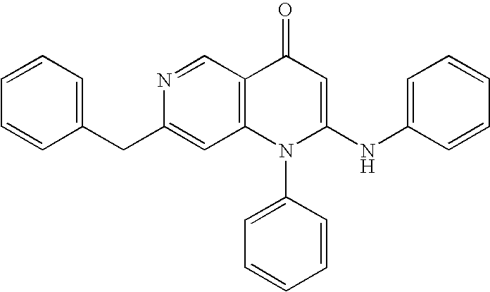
C1=C(CC2=CC3=C(C=N2)C(=O)C=C(NC2=CC=CC=C2)N3C2=CC=CC=C2)C=CC=C1
